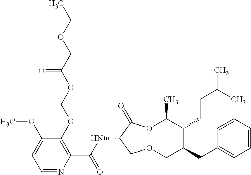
C1(OCOC(COCC)=O)=C(C(NC2C(=O)OC(C)C(CCC(C)C)C(CC3=CC=CC=C3)COC2)=O)N=CC=C1OC
